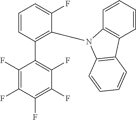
C1(F)=C(F)C(F)=C(F)C(F)=C1C1=C(N2C3=C(C=CC=C3)C3=C2C=CC=C3)C(F)=CC=C1
